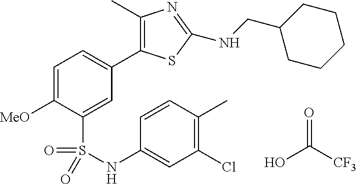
C1=C([MeO])C(S(NC2=CC(Cl)=C(C)C=C2)(=O)=O)=CC(C2=C(C)N=C(NCC3CCCCC3)S2)=C1.OC([CF3])=O
